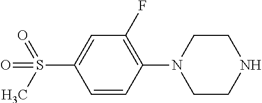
C1=CC(N2CCNCC2)=C(F)C=C1S(C)(=O)=O
